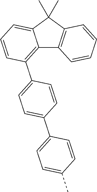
C12=C(C3=CC=C(C4=CC=C(C)C=C4)C=C3)C=CC=C1C(C)(C)C1=C2C=CC=C1
